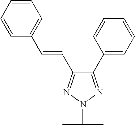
C1(C2=CC=CC=C2)=NN(C(C)C)N=C1C=CC1=CC=CC=C1
